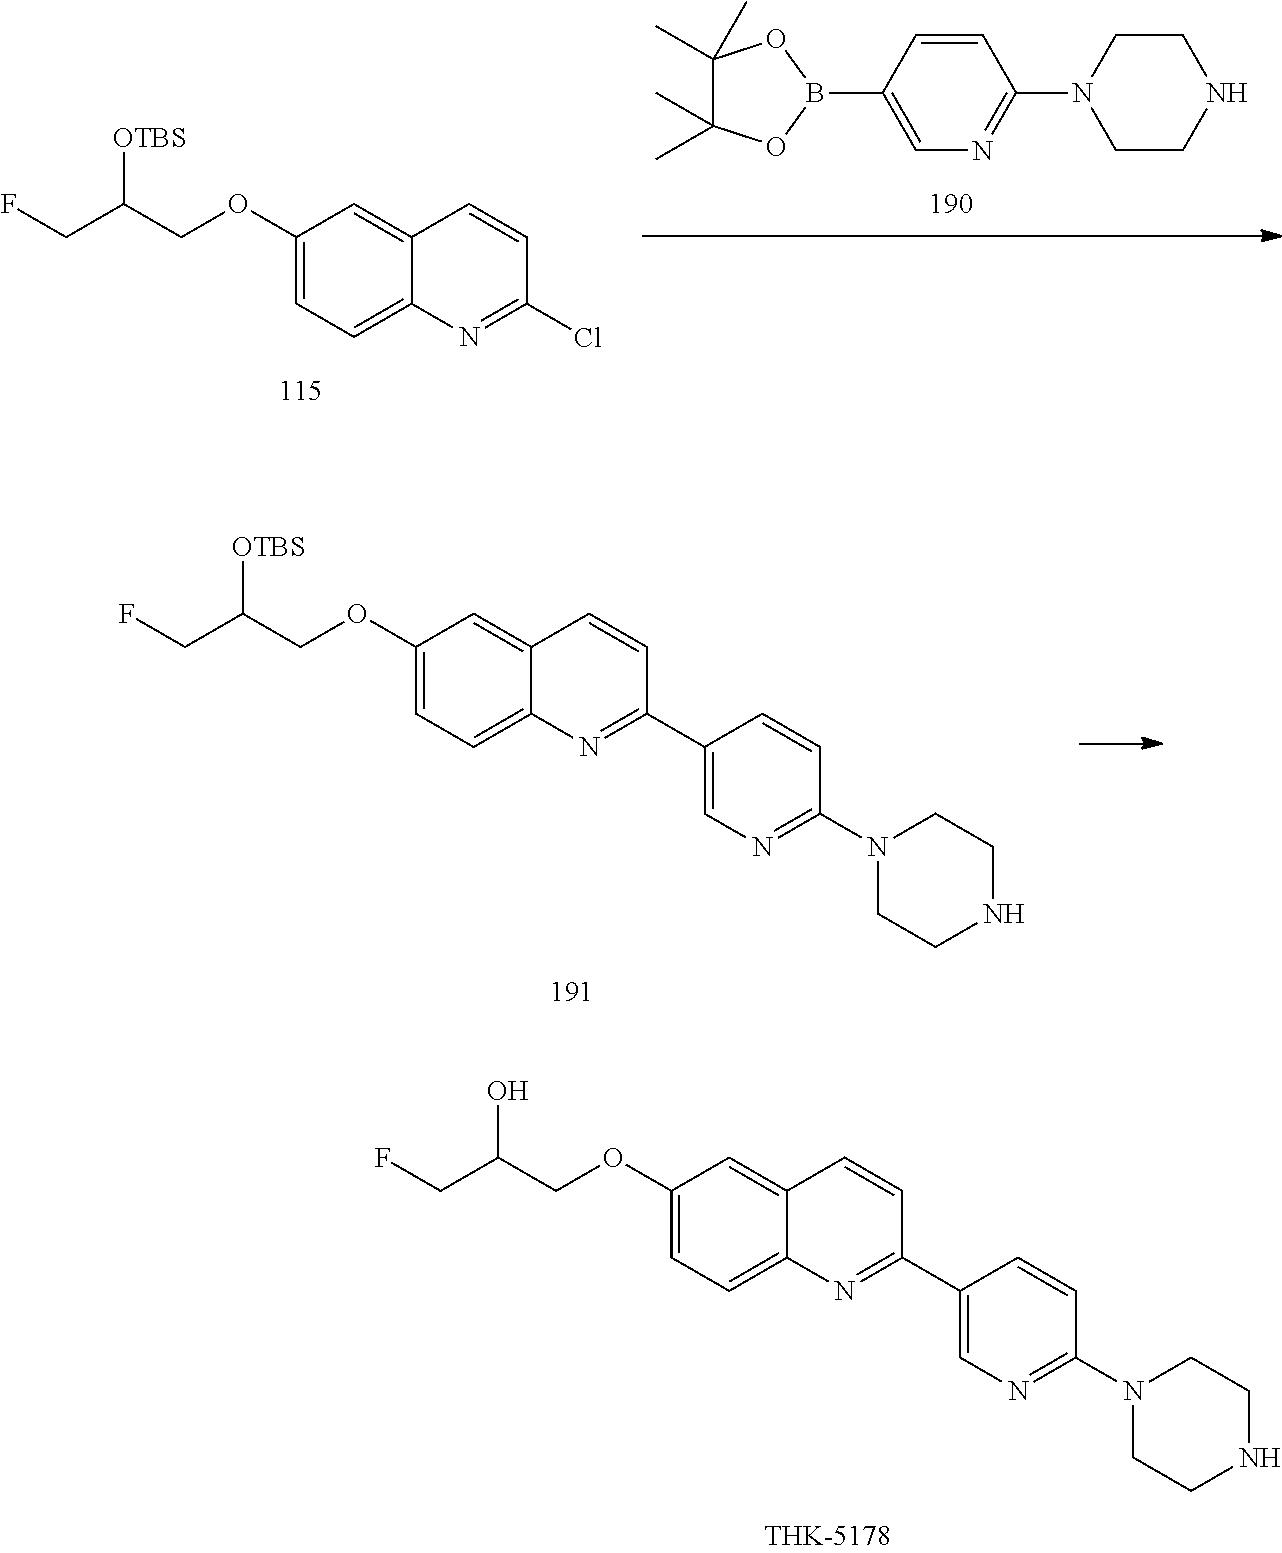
C1=C(OCC(CF)O)C=C2C(=C1)N=C(C1=CN=C(N3CCNCC3)C=C1)C=C2.C1=CC(B2OC(C)(C)C(C)(C)O2)=CN=C1N1CCNCC1.C1(OCC(CF)[OTBS])=CC=C2C(=C1)C=CC(Cl)=N2.C1=C(OCC(CF)[OTBS])C=C2C(=C1)N=C(C1=CN=C(N3CCNCC3)C=C1)C=C2
